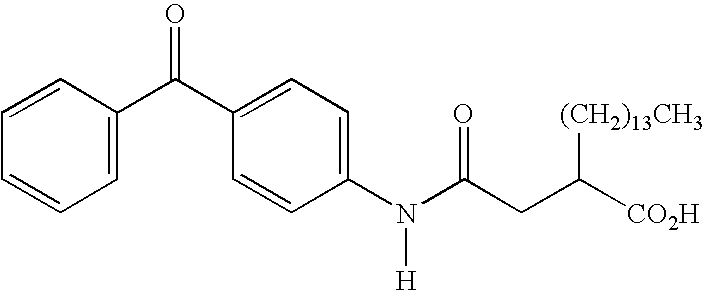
C1=C(C(C2=CC=C(N(C(CC([CO2H])[(CH2)13CH3])=O)[H])C=C2)=O)C=CC=C1
